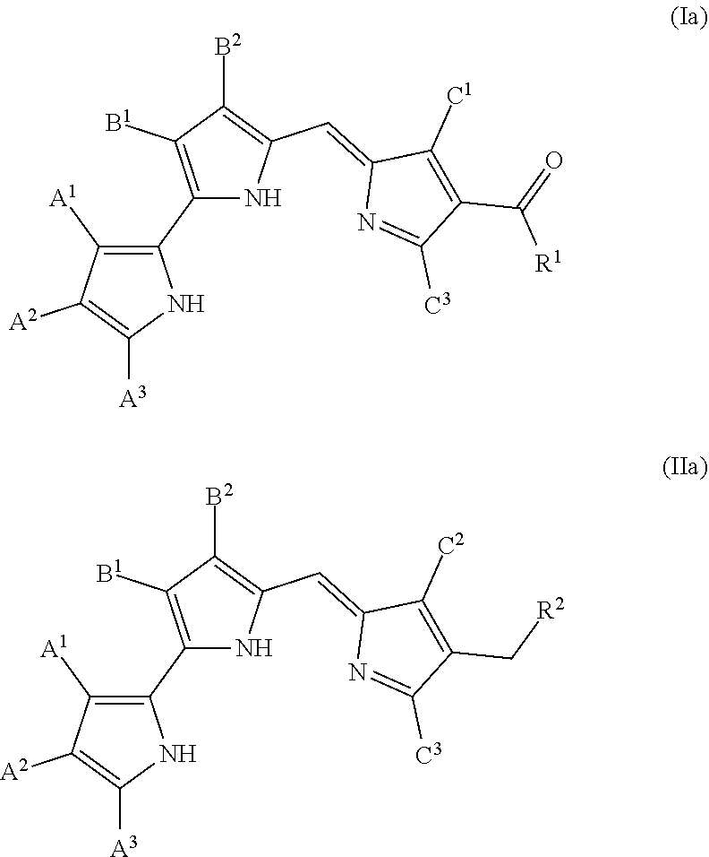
C1(C2=C([A1])C([A2])=C([A3])N2)=C([B1])C([B2])=C(C=C2N=C([C3])C(C(=O)[R1])=C2[C1])N1.C1(C2=C([A1])C([A2])=C([A3])N2)=C([B1])C([B2])=C(C=C2N=C([C3])C(C[R2])=C2[C2])N1
